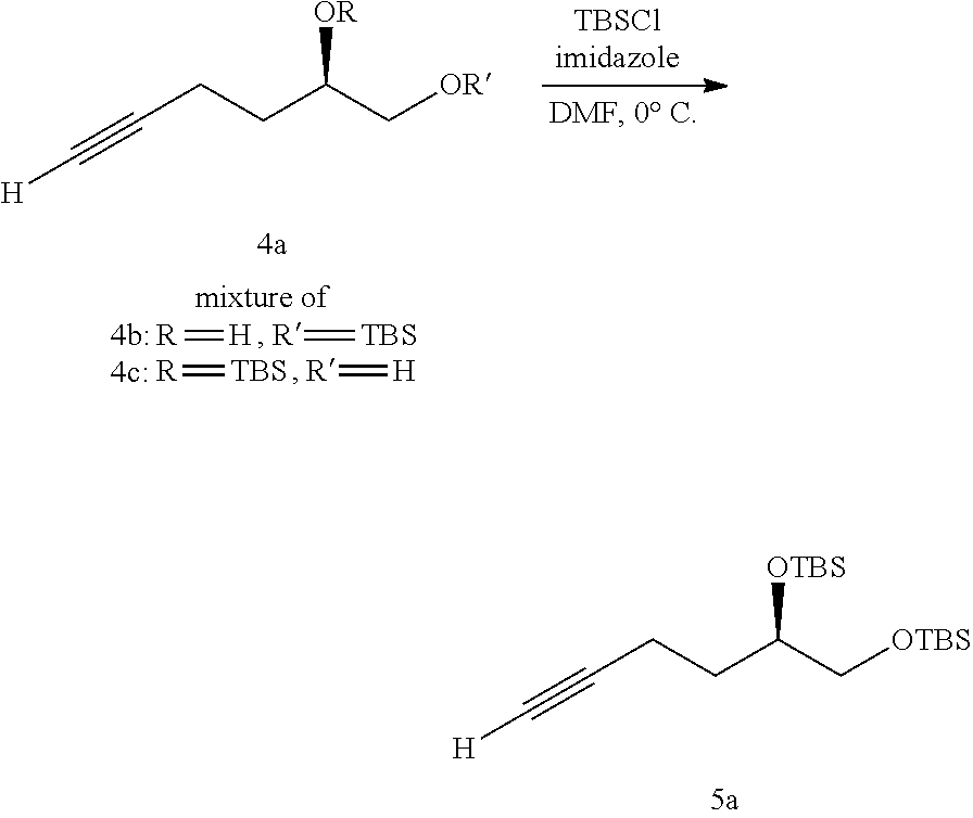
C(CCC(C[OR])[OR])#C[H].[R]=[H].[R]=[TBS].[R]=[TBS].[R]=[H].C(CCC(C[OTBS])[OTBS])#C[H]
